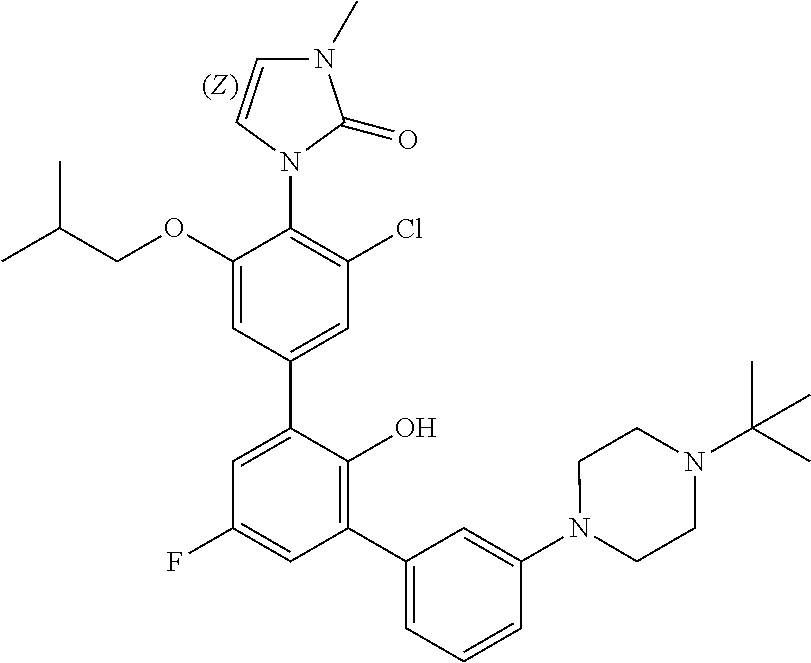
C1(OCC(C)C)=CC(C2=CC(F)=CC(C3=CC=CC(N4CCN(C(C)(C)C)CC4)=C3)=C2O)=CC(Cl)=C1N1C(=O)N(C)C=C1
